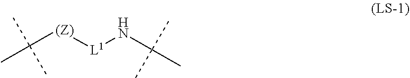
C([(Z)][L1]NC(C)(C)C)(C)(C)C
